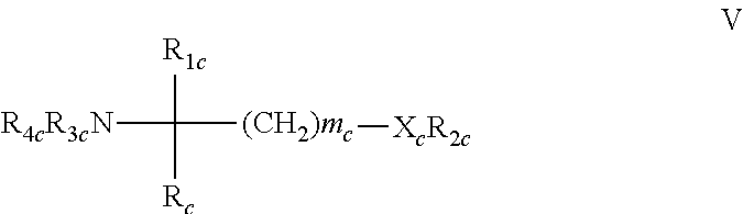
[R4cR3cN]C([R1c])([Rc])[(CH2)mc][XcR2c]
